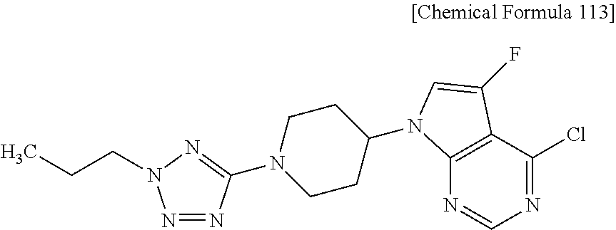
N1=C(Cl)C2=C(N=C1)N(C1CCN(C3=NN(CCC)N=N3)CC1)C=C2F
